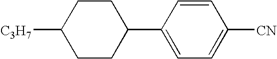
[C3H7]C1CCC(C2=CC=C([CN])C=C2)CC1
